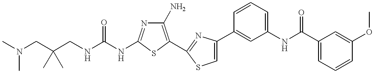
C(NC1=NC(N)=C(C2=NC(C3=CC(NC(C4=CC=CC(OC)=C4)=O)=CC=C3)=CS2)S1)(NCC(CN(C)C)(C)C)=O
